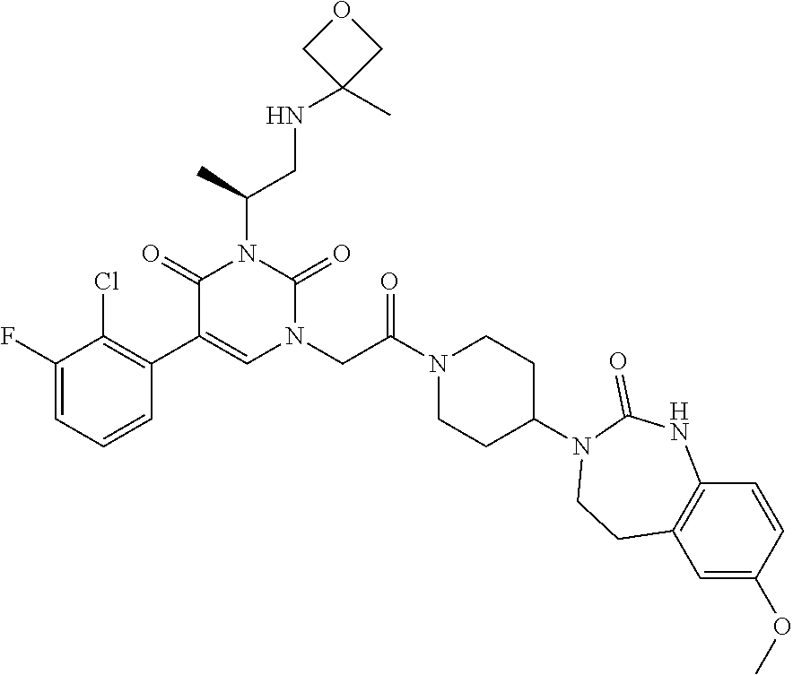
C1(F)=CC=CC(C2=CN(CC(N3CCC(N4CCC5=C(NC4=O)C=CC(OC)=C5)CC3)=O)C(=O)N(C(CNC3(C)COC3)C)C2=O)=C1Cl
